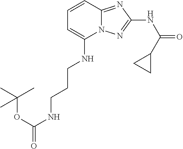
C(CCNC(=O)OC(C)(C)C)NC1=CC=CC2=NC(NC(=O)C3CC3)=NN12
